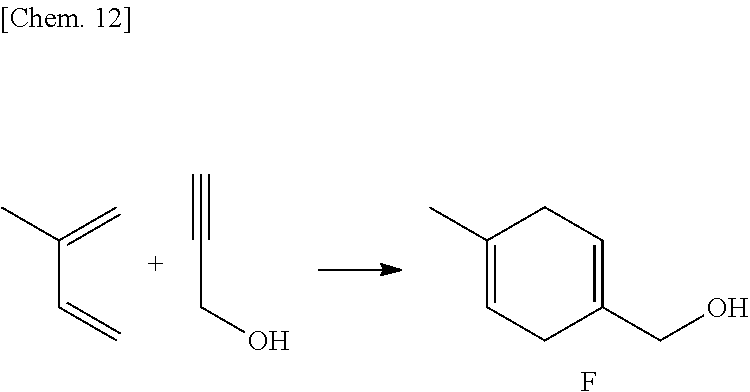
C1(C)=CCC(CO)=CC1.F.C(C=C)(C)=C.C(CO)#C
